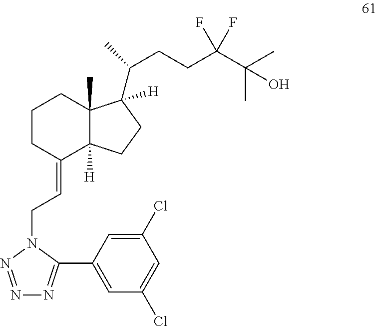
C1CC(=CCN2C(C3=CC(Cl)=CC(Cl)=C3)=NN=N2)C2([H])C(C)(C1)C(C(C)CCC(C(C)(C)O)(F)F)([H])CC2
